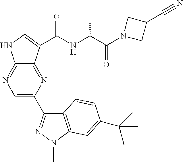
C1=C(C2=NN(C)C3=C2C=CC(C(C)(C)C)=C3)N=C2C(=N1)NC=C2C(NC(C(=O)N1CC(C#N)C1)C)=O
